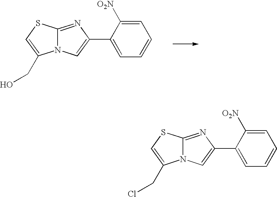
C(C1=CSC2=NC(C3=CC=CC=C3[O2N])=CN21)O.C(C1=CSC2=NC(C3=CC=CC=C3[O2N])=CN21)Cl
